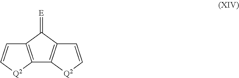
C12=C([Q2]C=C1)C1=C(C2=[E])C=C[Q2]1
